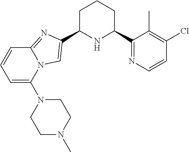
C1C(C2=CN3C(=N2)C=CC=C3N2CCN(C)CC2)NC(C2=NC=CC(Cl)=C2C)CC1
